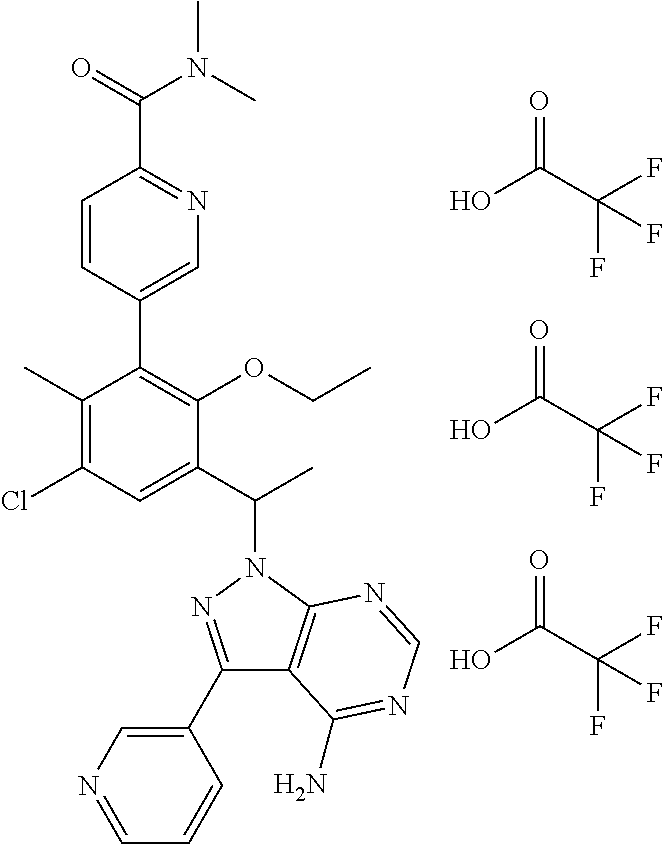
C1=CC(C2=C(OCC)C(C(C)N3N=C(C4=CN=CC=C4)C4=C3N=CN=C4N)=CC(Cl)=C2C)=CN=C1C(=O)N(C)C.OC(C(F)(F)F)=O.OC(C(F)(F)F)=O.OC(C(F)(F)F)=O
